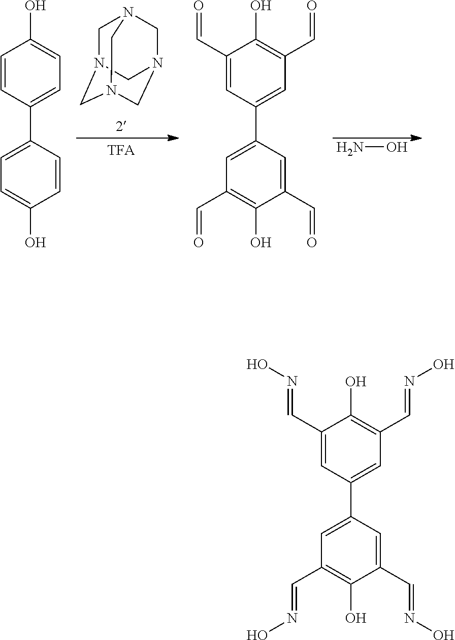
C1N2CN3CN(CN1C3)C2.C1=CC(C2=CC=C(O)C=C2)=CC=C1O.C1(C=O)=CC(C2=CC(C=O)=C(O)C(C=O)=C2)=CC(C=O)=C1O.NO.C1(C=NO)=CC(C2=CC(C=NO)=C(O)C(C=NO)=C2)=CC(C=NO)=C1O
